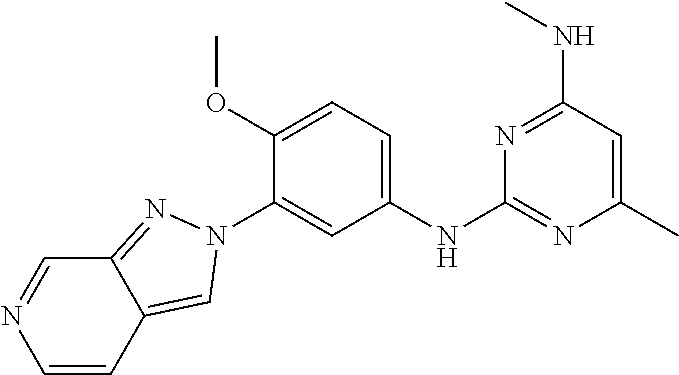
C1(NC2=NC(C)=CC(NC)=N2)=CC=C(OC)C(N2N=C3C(=C2)C=CN=C3)=C1
